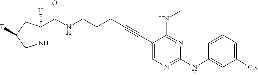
C1(C#CCCCNC(=O)C2([H])NCC(F)C2)=CN=C(NC2=CC([CN])=CC=C2)N=C1NC
